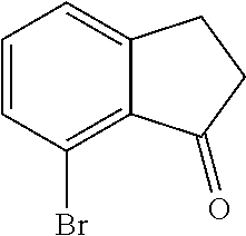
C1=CC(Br)=C2C(=C1)CCC2=O
